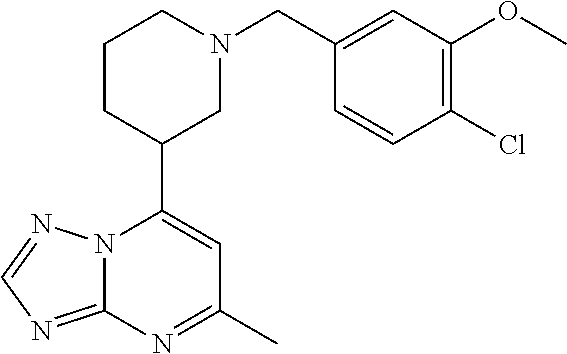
N12C(=NC=N1)N=C(C)C=C2C1CN(CC2=CC(OC)=C(Cl)C=C2)CCC1
